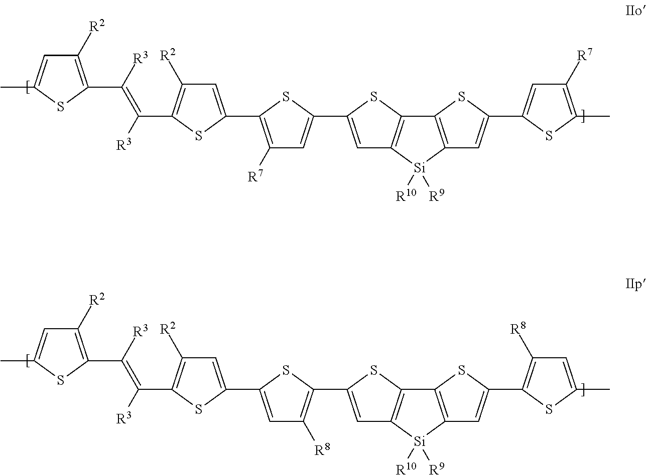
C1([R2])=C(C(=C(C2=C([R2])C=C(C3=C([R7])C=C(C4=CC5=C(S4)C4=C([Si]5([R10])[R9])C=C(C5=CC([R7])=C(C)S5)S4)S3)S2)[R3])[R3])SC(C)=C1.C1([R2])=C(C(=C(C2=C([R2])C=C(C3=CC([R8])=C(C4=CC5=C(S4)C4=C([Si]5([R10])[R9])C=C(C5=C([R8])C=C(C)S5)S4)S3)S2)[R3])[R3])SC(C)=C1
